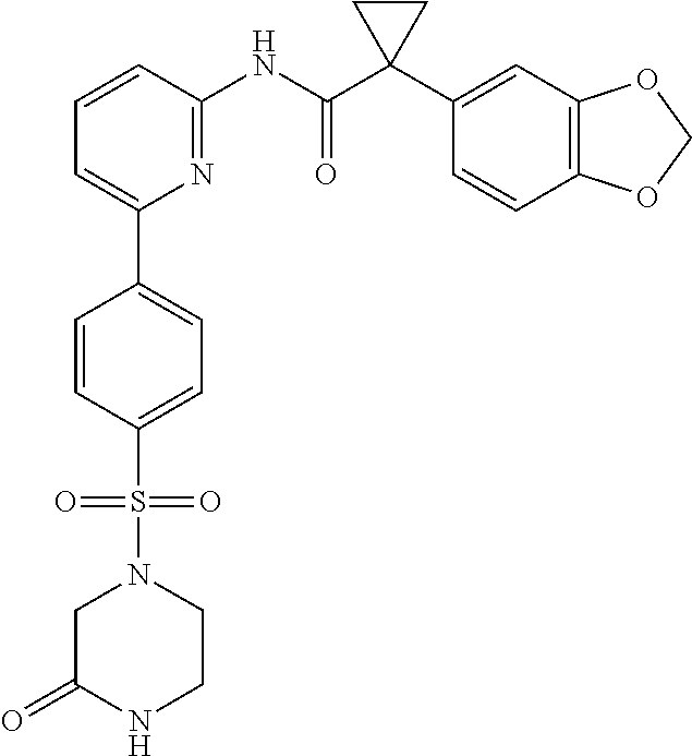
C1=CC(NC(C2(C3=CC4=C(C=C3)OCO4)CC2)=O)=NC(C2=CC=C(S(=O)(=O)N3CC(=O)NCC3)C=C2)=C1
